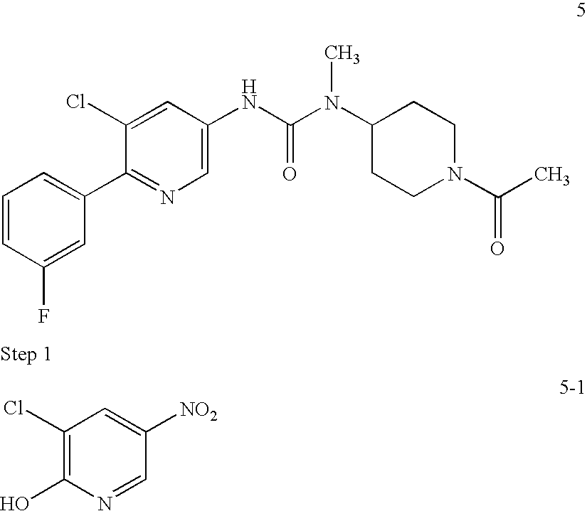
C1(C2=CC=CC(F)=C2)=NC=C(NC(N(C2CCN(C(=O)C)CC2)C)=O)C=C1Cl.C1(O)=C(Cl)C=C([NO2])C=N1
